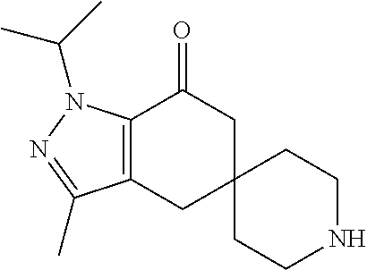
C12=C(CC3(CC1=O)CCNCC3)C(C)=NN2C(C)C
